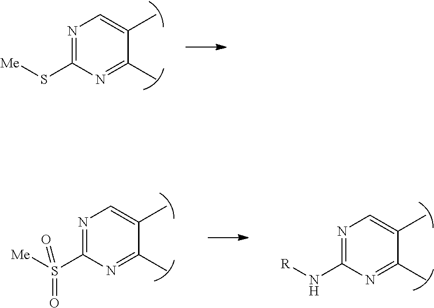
N1=C(S[Me])N=C(C)C(C)=C1.N1=C(S([Me])(=O)=O)N=C(C)C(C)=C1.N1=C(N[R])N=C(C)C(C)=C1
